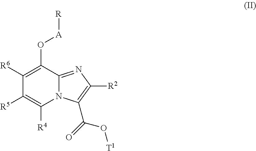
C1([R6])=C(O[A][R])C2=NC([R2])=C(C(=O)O[T1])N2C([R4])=C1[R5]
